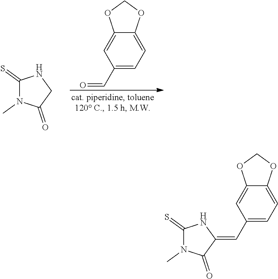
C1(C=O)=CC=C2C(=C1)OCO2.C1(=S)N(C)C(=O)CN1.C1(=S)N(C)C(=O)C(=CC2=CC=C3C(=C2)OCO3)N1
